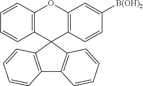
C12=C(C3(C4=C(O1)C=C([B(OH)2])C=C4)C1=C(C4=C3C=CC=C4)C=CC=C1)C=CC=C2
